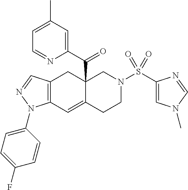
C12=C(C=C3C(C(C4=CC(C)=CC=N4)=O)(C1)CN(S(=O)(=O)C1=CN(C)C=N1)CC3)N(C1=CC=C(F)C=C1)N=C2
